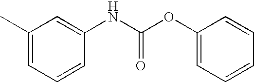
CC1=CC=CC(NC(OC2=CC=CC=C2)=O)=C1
